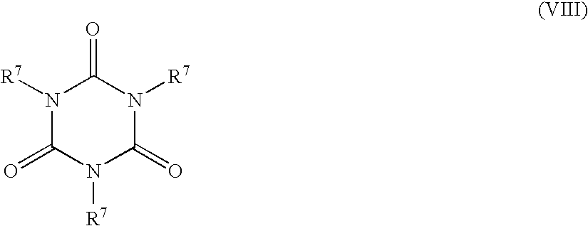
N1([R7])C(=O)N([R7])C(=O)N([R7])C1=O
